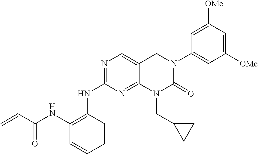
N(C1=NC=C2C(=N1)N(CC1CC1)C(=O)N(C1=CC([OMe])=CC([OMe])=C1)C2)C1=C(NC(C=C)=O)C=CC=C1
